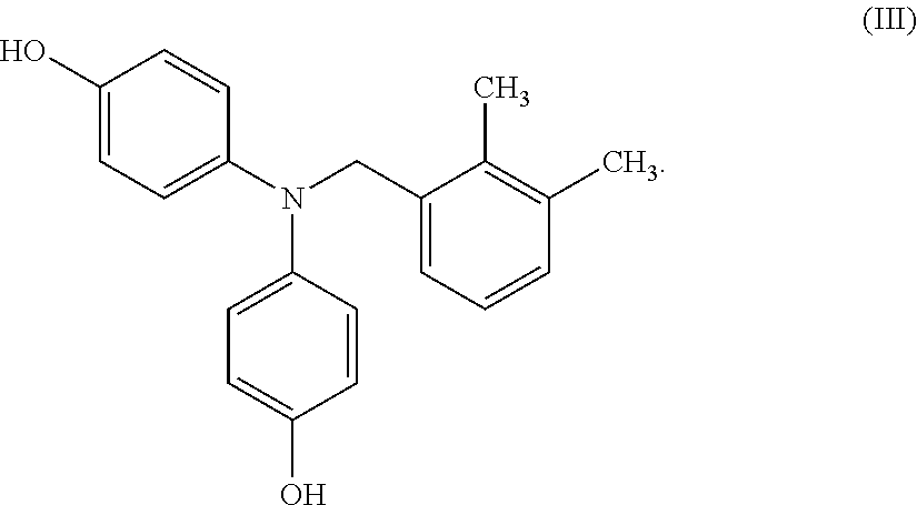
C1=CC(N(CC2=CC=CC(C)=C2C)C2=CC=C(O)C=C2)=CC=C1O
